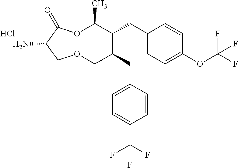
NC1C(=O)OC(C)C(CC2=CC=C(OC(F)(F)F)C=C2)C(CC2=CC=C(C(F)(F)F)C=C2)COC1.Cl
